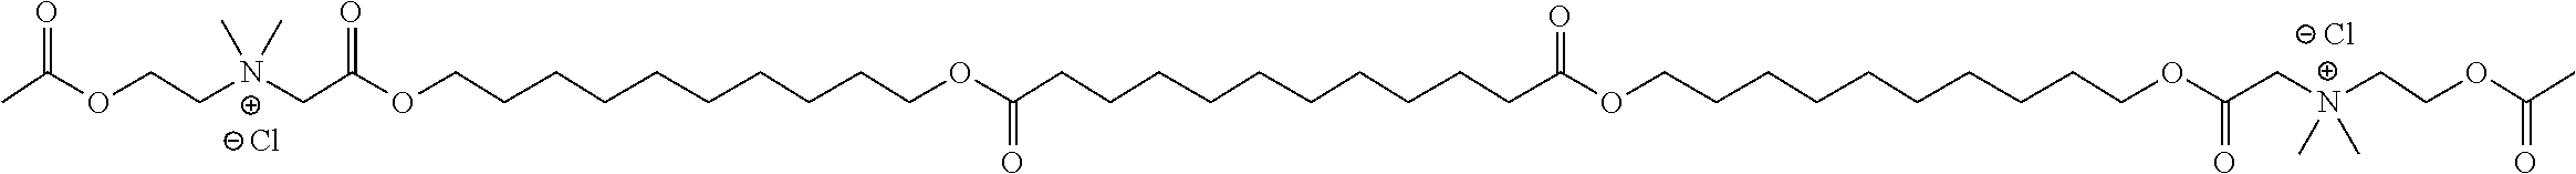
[Cl-].[Cl-].CC(OCC[N+](CC(OCCCCCCCCCCOC(CCCCCCCCCCC(OCCCCCCCCCCOC(C[N+](CCOC(C)=O)(C)C)=O)=O)=O)=O)(C)C)=O
